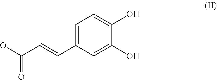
C(=CC(=O)O)C1=CC=C(O)C(O)=C1
